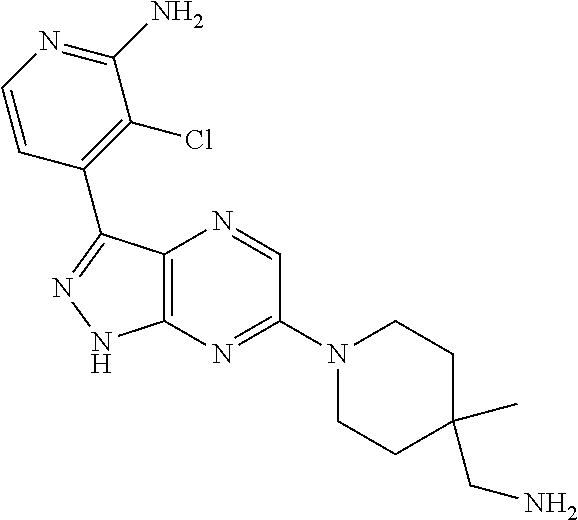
C1(C2=NNC3=C2N=CC(N2CCC(CN)(C)CC2)=N3)=C(Cl)C(N)=NC=C1
